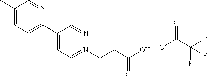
C1(C)=CC(C)=C(C2=CC=[N+](CCC(O)=O)N=C2)N=C1.O=C(C(F)(F)F)[-O]
